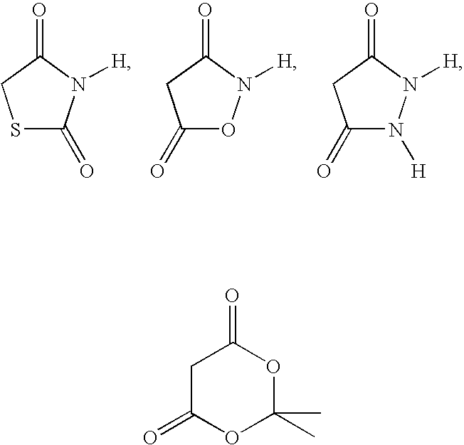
S1C(=O)N([H])C(=O)C1.C1(=O)ON([H])C(=O)C1.C1(=O)N([H])N([H])C(=O)C1.C1C(=O)OC(C)(C)OC1=O
